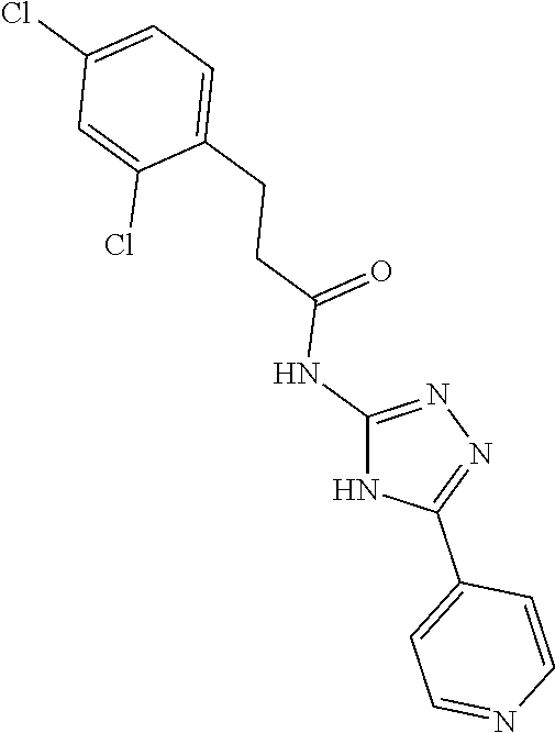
C1(NC(=O)CCC2=CC=C(Cl)C=C2Cl)=NN=C(C2=CC=NC=C2)N1
